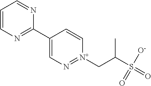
C1=CN=C(C2=CN=[N+](CC(S(=O)([O-])=O)C)C=C2)N=C1
